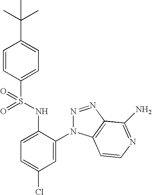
C1=CC(S(NC2=CC=C(Cl)C=C2N2N=NC3=C2C=CN=C3N)(=O)=O)=CC=C1C(C)(C)C
